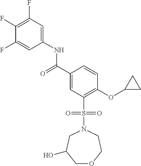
C(C1=CC(S(N2CC(O)COCC2)(=O)=O)=C(OC2CC2)C=C1)(=O)NC1=CC(F)=C(F)C(F)=C1
